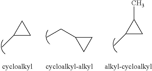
C1(C)CC1C.C1(C)CC1.C1C(CC)C1
